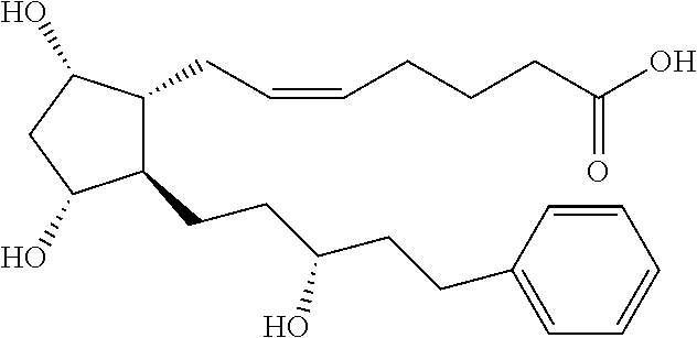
C1(CCC(CCC2=CC=CC=C2)O)C(CC=CCCCC(O)=O)C(O)CC1O
